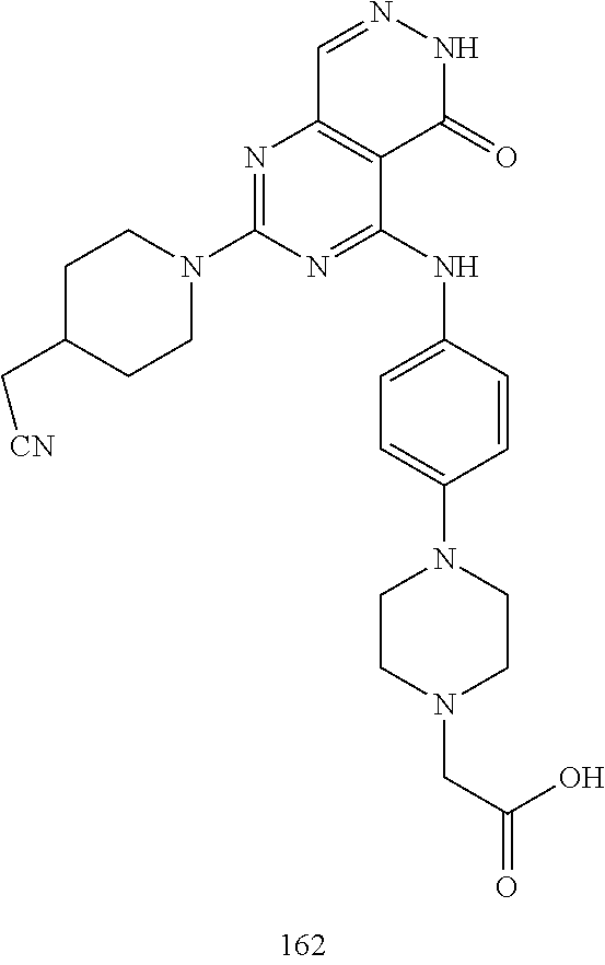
C1=NNC(=O)C2=C1N=C(N1CCC(C[CN])CC1)N=C2NC1=CC=C(N2CCN(CC(=O)O)CC2)C=C1
